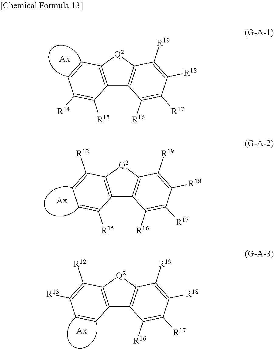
C12=C([Q2]C3=C1C([R16])=C([R17])C([R18])=C3[R19])C=CC([R14])=C2[R15].C12=C([Q2]C3=C1C([R16])=C([R17])C([R18])=C3[R19])C([R12])=CC=C2[R15].C12=C([Q2]C3=C1C([R16])=C([R17])C([R18])=C3[R19])C([R12])=C([R13])C=C2
